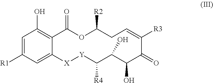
C1=C([R1])C=C2C(=C1O)C(=O)OC([R2])CC=C([R3])C(=O)C(O)C(O)C([R4])[Y][X]2
